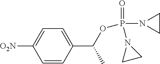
C1=CC(C(OP(=O)(N2CC2)N2CC2)C)=CC=C1[O2N]
